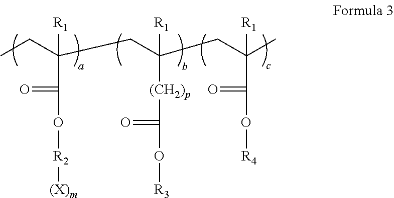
CCC(CC(CC(C)([R1])C(=O)O[R4])([R1])[(CH2)p]C(=O)O[R3])(C(=O)O[R2][(X)m])[R1]
